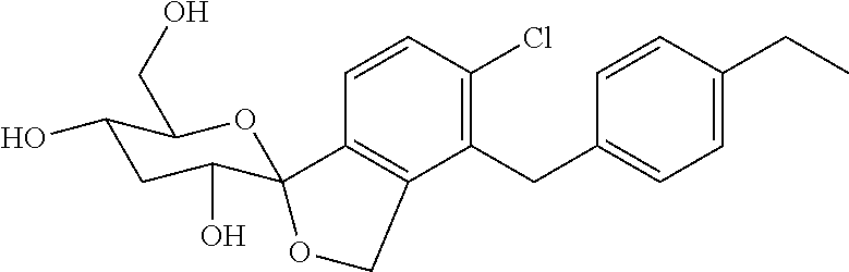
C1(CC2=CC=C(CC)C=C2)=C(Cl)C=CC2=C1COC21C(O)CC(O)C(CO)O1
